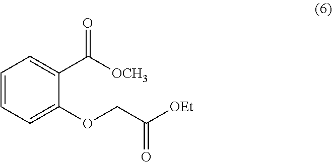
C1=CC=C(OCC([OEt])=O)C(C([OCH3])=O)=C1
